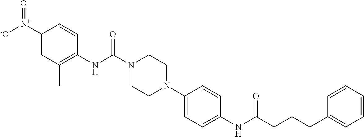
C1([N+]([-O])=O)=CC(C)=C(NC(N2CCN(C3=CC=C(NC(CCCC4=CC=CC=C4)=O)C=C3)CC2)=O)C=C1
